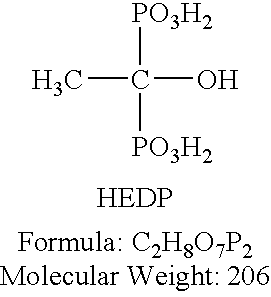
CC(O)([PO3H2])[PO3H2]
